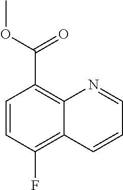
C1=CC(F)=C2C(=C1C(OC)=O)N=CC=C2
